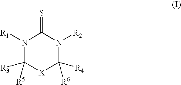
N1([R1])C([R3])([R5])[X]C([R4])([R6])N([R2])C1=S
